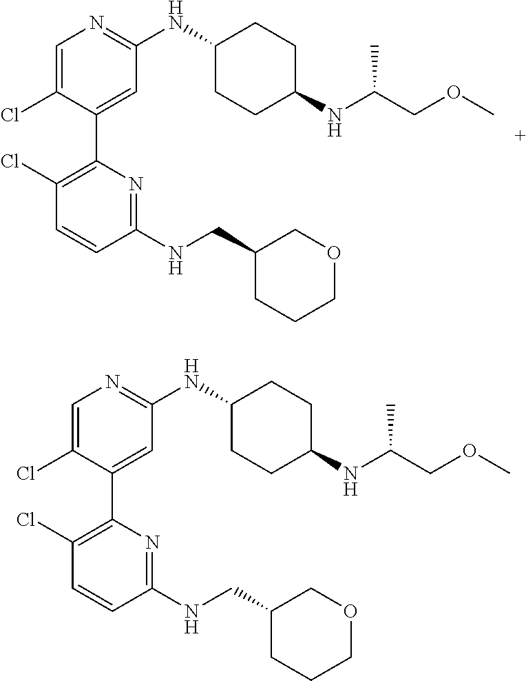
C1=C(Cl)C(C2=C(Cl)C=CC(NCC3CCCOC3)=N2)=CC(NC2CCC(NC(COC)C)CC2)=N1.C1=C(Cl)C(C2=C(Cl)C=CC(NCC3CCCOC3)=N2)=CC(NC2CCC(NC(COC)C)CC2)=N1
